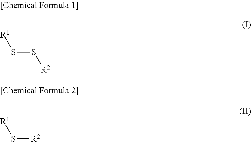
S(S[R2])[R1].S([R2])[R1]
